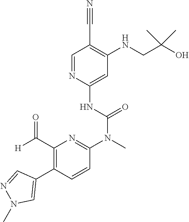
C1=NC(NC(N(C)C2=NC(C([H])=O)=C(C3=CN(C)N=C3)C=C2)=O)=CC(NCC(O)(C)C)=C1C#N
